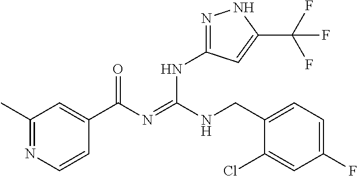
C1(C)=NC=CC(C(N=C(NCC2=CC=C(F)C=C2Cl)NC2=NNC(C(F)(F)F)=C2)=O)=C1
